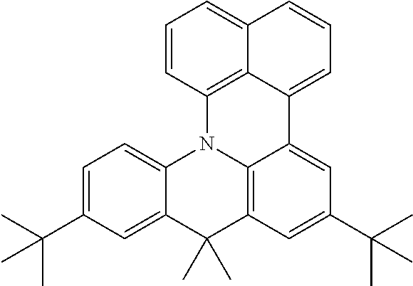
C1=CC2=C3C(=C1)C=CC=C3C1=CC(C(C)(C)C)=CC3=C1N2C1=CC=C(C(C)(C)C)C=C1C3(C)C
